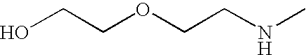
OCCOCCNC
